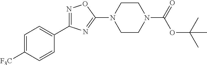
C1=C([F3C])C=CC(C2=NOC(N3CCN(C(=O)OC(C)(C)C)CC3)=N2)=C1
